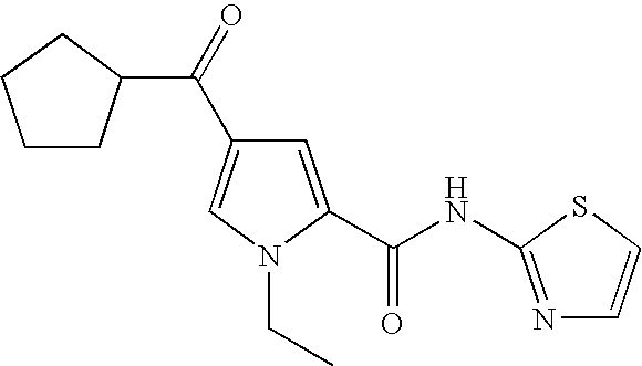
C(=O)(C1=CN(CC)C(C(NC2=NC=CS2)=O)=C1)C1CCCC1
